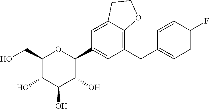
C1(CO)C(O)C(O)C(O)C(C2=CC(CC3=CC=C(F)C=C3)=C3C(=C2)CCO3)O1
